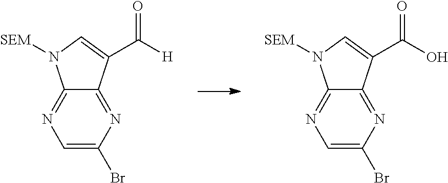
C1=C(Br)N=C2C(=N1)N([SEM])C=C2C([H])=O.C1=C(Br)N=C2C(=N1)N([SEM])C=C2C(O)=O
